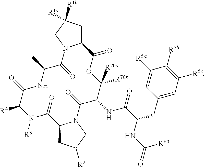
C12CC([R1a])([R1b])CN1C(=O)C(C)NC(=O)C([R4])N([R3])C(=O)C1CC([R2])CN1C(=O)C(NC(C(NC(=O)[R80])CC1=CC([R5c])=C([R5b])C([R5a])=C1)=O)C([R70b])([R70a])OC2=O
